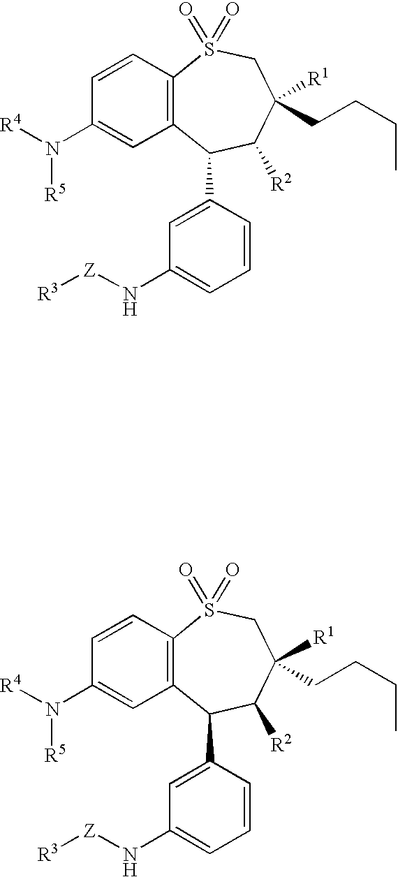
C1=CC=C(N[Z][R3])C=C1C1C2=C(C=CC(N([R5])[R4])=C2)S(=O)(=O)CC([R1])(CCCC)C1[R2].C1=CC=C(N[Z][R3])C=C1C1C2=C(C=CC(N([R5])[R4])=C2)S(=O)(=O)CC([R1])(CCCC)C1[R2]
